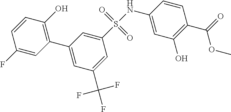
C1(S(NC2=CC(O)=C(C(=O)OC)C=C2)(=O)=O)=CC(C2=C(O)C=CC(F)=C2)=CC(C(F)(F)F)=C1
